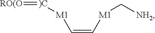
[M1](C=C[M1]C[NH2])[)C]=[RO(O]
